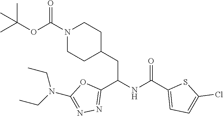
C1=C(C(NC(C2=NN=C(N(CC)CC)O2)CC2CCN(C(=O)OC(C)(C)C)CC2)=O)SC(Cl)=C1
